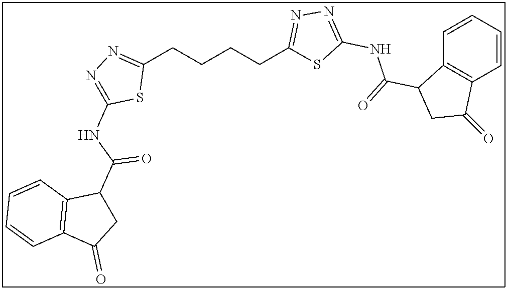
C1=CC=CC2=C1C(C(=O)NC1=NN=C(CCCCC3=NN=C(NC(C4C5=C(C(=O)C4)C=CC=C5)=O)S3)S1)CC2=O
